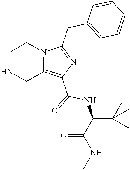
C1NCC2=C(C(=O)NC(C(=O)NC)C(C)(C)C)N=C(CC3=CC=CC=C3)N2C1
